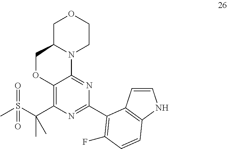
C12=C(C(S(=O)(C)=O)(C)C)N=C(C3=C(F)C=CC4=C3C=CN4)N=C1N1C(CO2)COCC1
